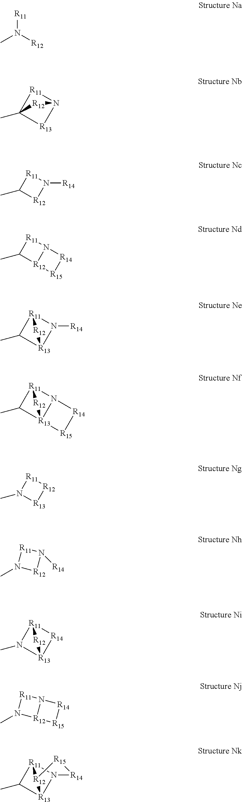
[R11]N([R12])C.N12[R11]C(C)([R13]1)[R12]2.N1([R14])[R11]C(C)[R12]1.N12[R11]C(C)[R12]1[R15][R14]2.N1([R14])[R11]2C(C)[R13]1[R12]2.N12[R11]3C(C)[R13]1([R12]3)[R15][R14]2.[R12]1[R11]N(C)[R13]1.[R14]1[R11]2N(C)[R13]1[R12]2.N1([R14])[R11]N(C)[R12]1.N12[R11]N(C)[R12]1[R15][R14]2.N12[R11]3C(C)[R13]1[R12]3[R15][R14]2
